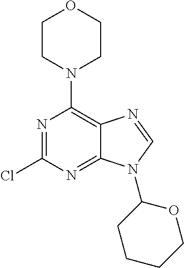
N1=C(Cl)N=C2C(=C1N1CCOCC1)N=CN2C1CCCCO1
